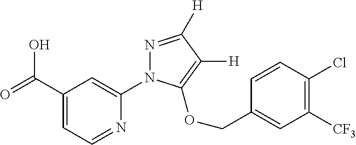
OC(C1=CC=NC(N2N=C([H])C([H])=C2OCC2=CC([CF3])=C(Cl)C=C2)=C1)=O
